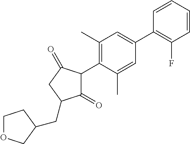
C1(=O)C(C2=C(C)C=C(C3=C(F)C=CC=C3)C=C2C)C(=O)CC1CC1COCC1
